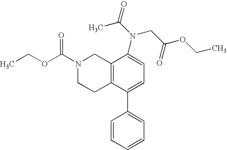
C12=C(C(C3=CC=CC=C3)=CC=C1N(C(=O)C)CC(OCC)=O)CCN(C(OCC)=O)C2
